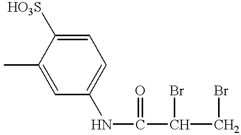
C1=C([HO3S])C(C)=CC(NC(C(CBr)Br)=O)=C1
